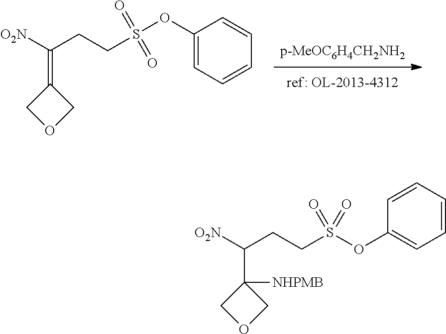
C1=C(OS(CCC([O2N])=C2COC2)(=O)=O)C=CC=C1.O(S(CCC([O2N])C1([NHPMB])COC1)(=O)=O)C1=CC=CC=C1
